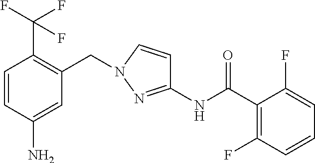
C1(C(NC2=NN(CC3=C(C(F)(F)F)C=CC(N)=C3)C=C2)=O)=C(F)C=CC=C1F
